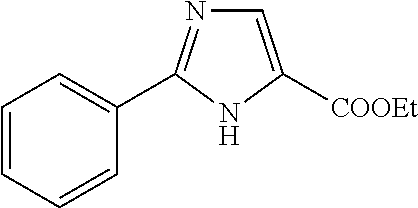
C1=C([COOEt])NC(C2=CC=CC=C2)=N1
